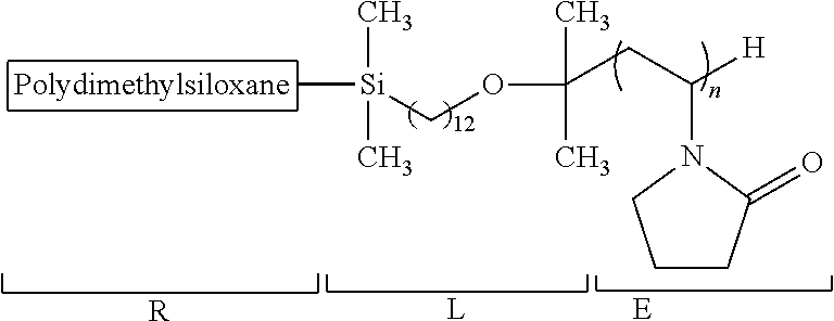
C[Si](COC(C)(C)CC([H])N1C(=O)CCC1)(C)C.[R].[L].[E]
